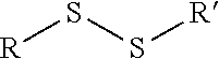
[R]SS[R]
